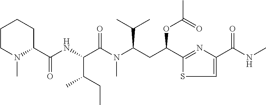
CCC(C(C(N(C)C(CC(C1=NC(C(=O)NC)=CS1)OC(=O)C)C(C)C)=O)NC(=O)C1CCCCN1C)C
